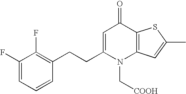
C1(F)=CC=CC(CCC2=CC(=O)C3=C(N2C[COOH])C=C(C)S3)=C1F
